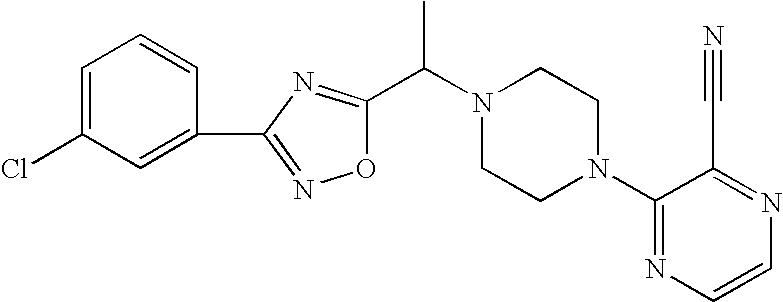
C1=C(Cl)C=C(C2=NOC(C(N3CCN(C4=NC=CN=C4C#N)CC3)C)=N2)C=C1
